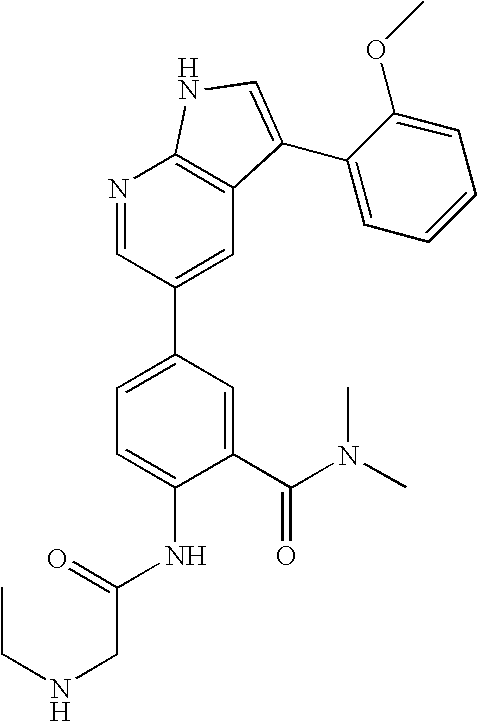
C1(C(N(C)C)=O)=CC(C2=CC3=C(N=C2)NC=C3C2=CC=CC=C2OC)=CC=C1NC(CNCC)=O
